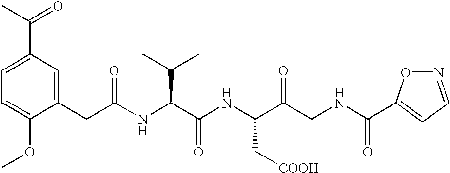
C1=C(OC)C(CC(NC(C(NC(C(CNC(C2=CC=NO2)=O)=O)C[COOH])=O)C(C)C)=O)=CC(C(C)=O)=C1
